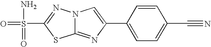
N12C(=NC(C3=CC=C(C#N)C=C3)=C1)SC(S(N)(=O)=O)=N2
